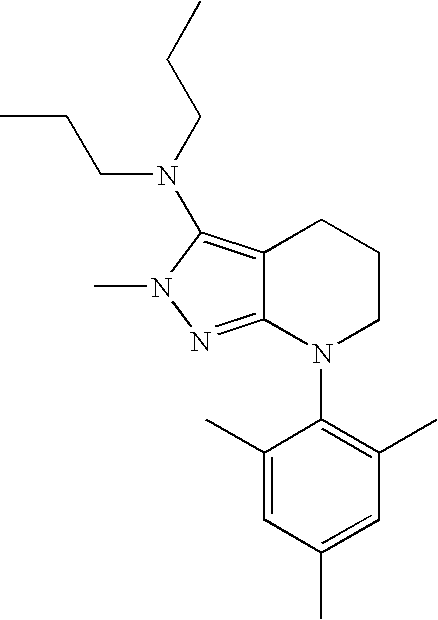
C12=NN(C)C(N(CCC)CCC)=C1CCCN2C1=C(C)C=C(C)C=C1C
